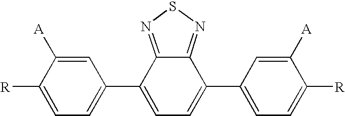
C12=NSN=C1C(C1=CC=C([R])C([A])=C1)=CC=C2C1=CC=C([R])C([A])=C1
